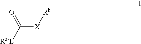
[Ra-L]C([X][Rb])=O
